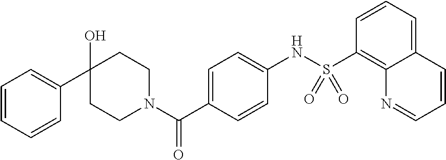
C1=CC=CC(C2(O)CCN(C(C3=CC=C(NS(C4=C5C(=CC=C4)C=CC=N5)(=O)=O)C=C3)=O)CC2)=C1
